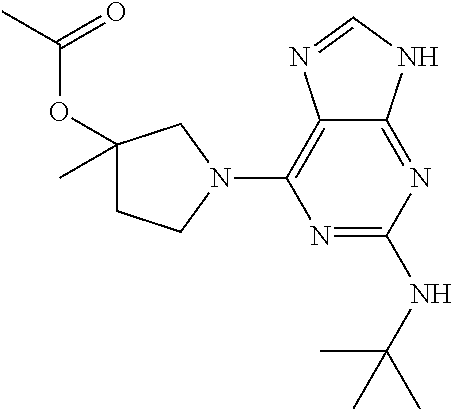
N1=C(NC(C)(C)C)N=C2C(=C1N1CC(OC(C)=O)(C)CC1)N=CN2
